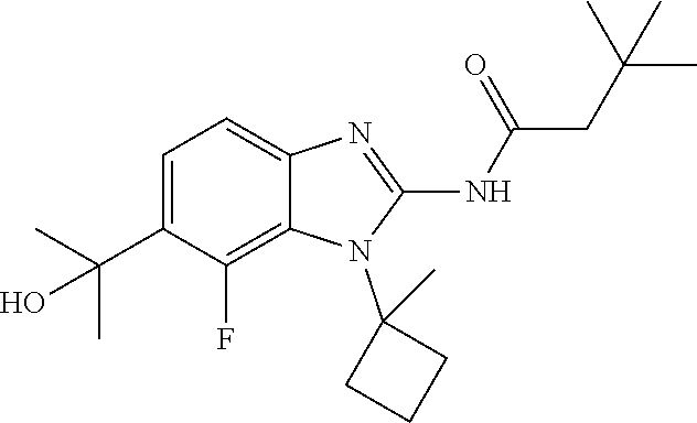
C1=C(C(C)(C)O)C(F)=C2C(=C1)N=C(NC(=O)CC(C)(C)C)N2C1(C)CCC1
